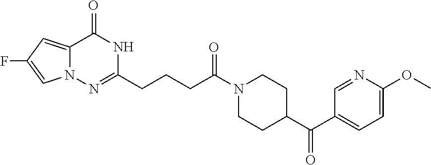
C12=CC(F)=CN1N=C(CCCC(N1CCC(C(C3=CC=C(OC)N=C3)=O)CC1)=O)NC2=O
